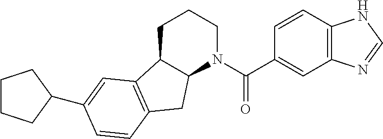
C1C2C(N(C(C3=CC4=C(C=C3)NC=N4)=O)CC1)CC1=C2C=C(C2CCCC2)C=C1
